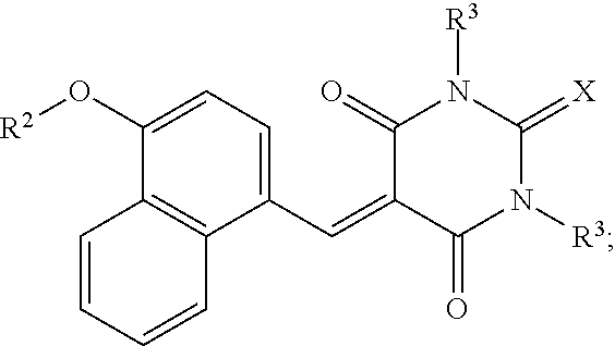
N1([R3])C(=[X])N([R3])C(=O)C(=CC2=CC=C(O[R2])C3=C2C=CC=C3)C1=O
